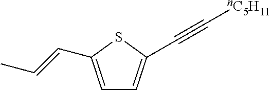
C1=C(C=CC)SC(C#C[nC5H11])=C1
